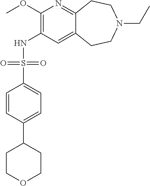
C12=NC(OC)=C(NS(C3=CC=C(C4CCOCC4)C=C3)(=O)=O)C=C1CCN(CC)CC2
